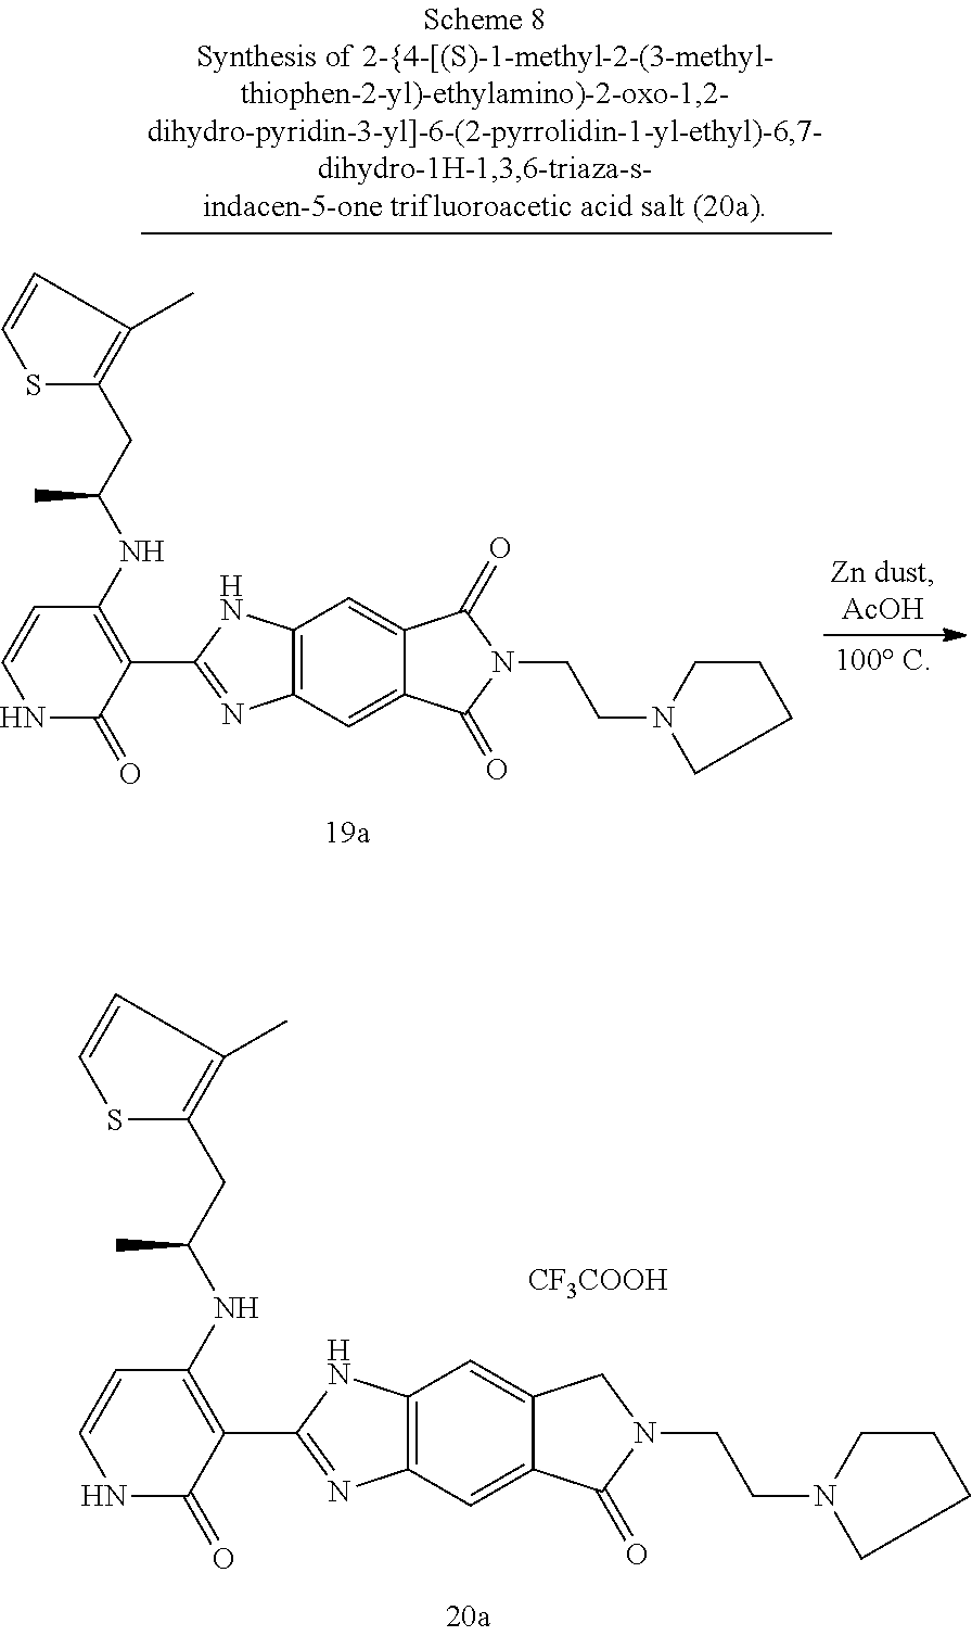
N1C(=O)C(C2=NC3=C(N2)C=C2C(=C3)C(=O)N(CCN3CCCC3)C2)=C(NC(CC2=C(C)C=CS2)C)C=C1.[CF3COOH].N1C(=O)C(C2=NC3=C(N2)C=C2C(=C3)C(=O)N(CCN3CCCC3)C2=O)=C(NC(CC2=C(C)C=CS2)C)C=C1
